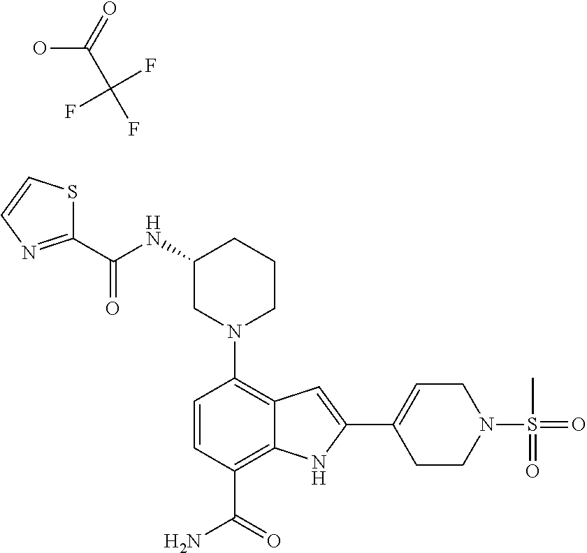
N(C1CN(C2=C3C(=C(C(=O)N)C=C2)NC(C2=CCN(S(C)(=O)=O)CC2)=C3)CCC1)C(C1=NC=CS1)=O.OC(=O)C(F)(F)F
